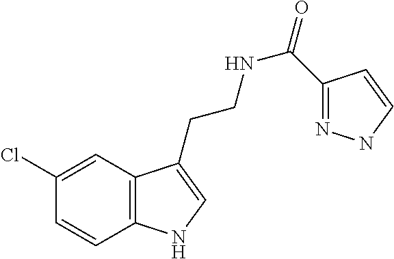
C12=C(C=C(Cl)C=C1)C(CCNC(=O)C1=NNC=C1)=CN2
